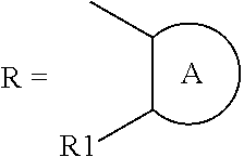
C(C[R1])C.[A]
